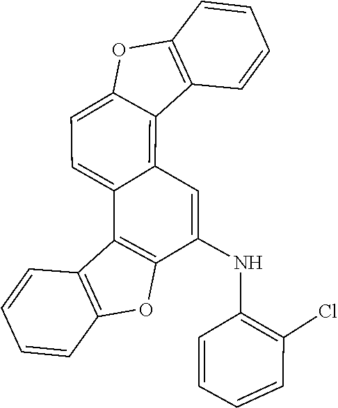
C1(Cl)=C(NC2=CC3=C4C(=CC=C3C3=C2OC2=C3C=CC=C2)OCC2=C4C=CC=C2)C=CC=C1
